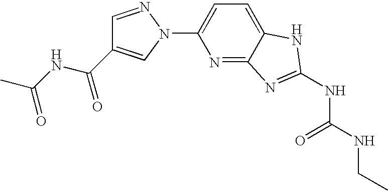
C1=C(N2N=CC(C(NC(C)=O)=O)=C2)N=C2C(=C1)NC(NC(NCC)=O)=N2
